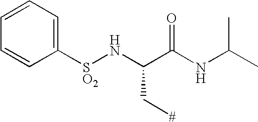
C1=CC=C([SO2]NC(C(NC(C)C)=O)C[#])C=C1
